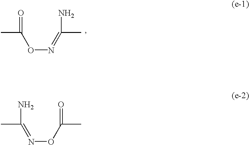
CC(N)=NOC(C)=O.CC(=O)ON=C(C)N
